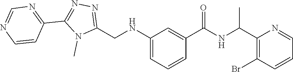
C(C1=C(Br)C=CC=N1)(NC(C1=CC(NCC2=NN=C(C3=NC=NC=C3)N2C)=CC=C1)=O)C
